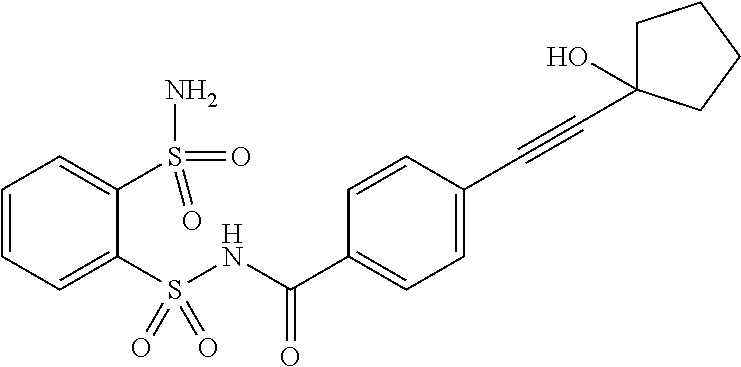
C1=CC=C(S(NC(C2=CC=C(C#CC3(O)CCCC3)C=C2)=O)(=O)=O)C(S(=O)(=O)N)=C1
